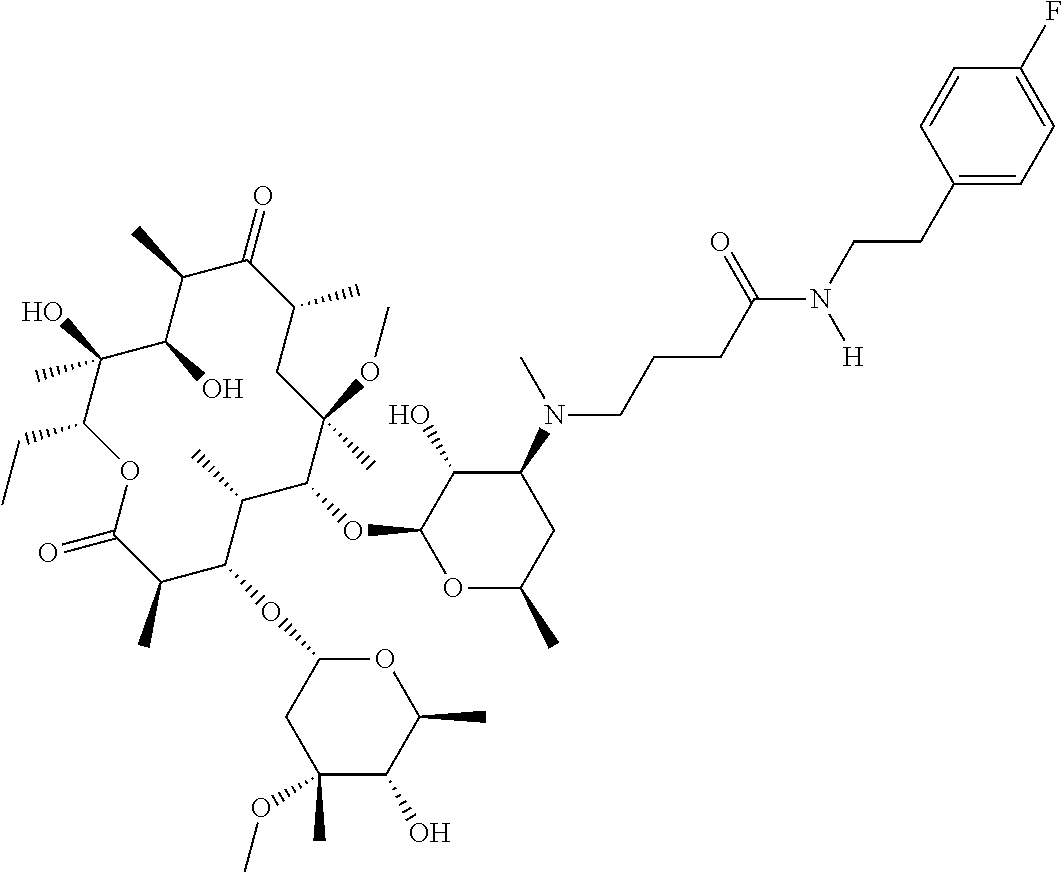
C1(OC2C(O)C(N(C)CCCC(N(CCC3=CC=C(F)C=C3)[H])=O)CC(C)O2)C(C)C(OC2OC(C)C(O)C(C)(OC)C2)C(C)C(=O)OC(CC)C(O)(C)C(O)C(C)C(=O)C(C)CC1(OC)C
